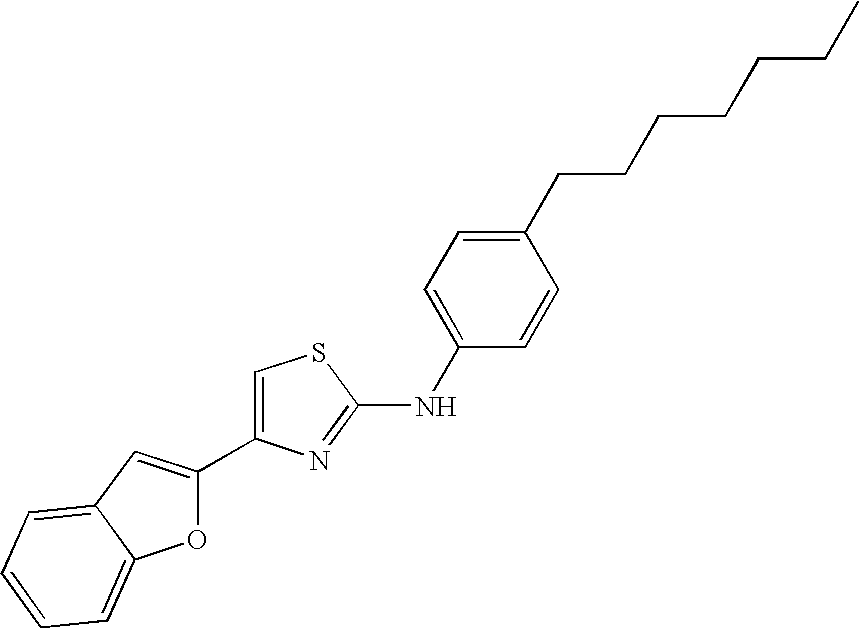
C1=C(C2=CC3=CC=CC=C3O2)N=C(NC2=CC=C(CCCCCCC)C=C2)S1
